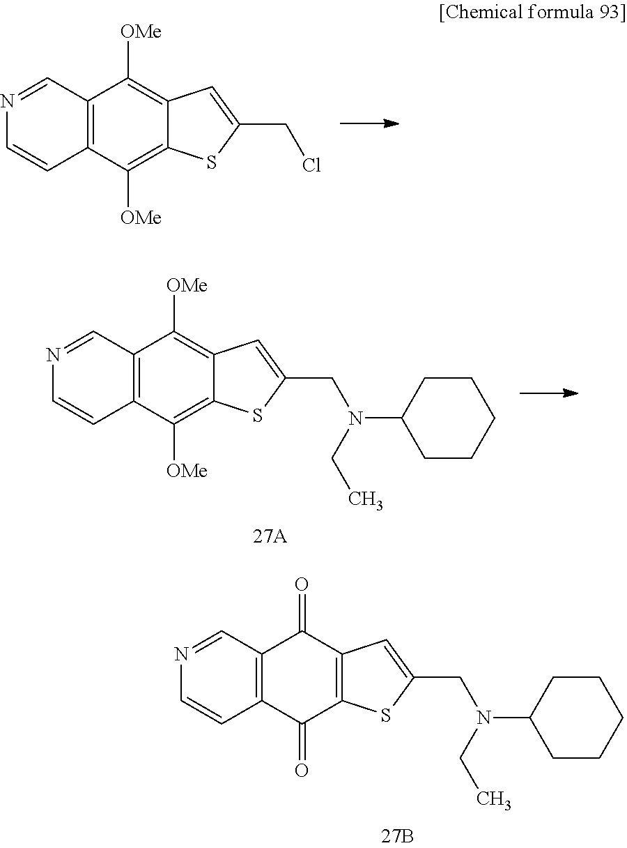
C12=C(C([OMe])=C3C(=C1[OMe])C=C(CCl)S3)C=CN=C2.C12=C(C([OMe])=C3C(=C1[OMe])C=C(CN(C1CCCCC1)CC)S3)C=CN=C2.C12=C(C(=O)C3=C(C1=O)C=C(CN(C1CCCCC1)CC)S3)C=CN=C2
